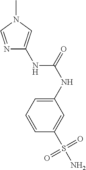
N1=CN(C)C=C1NC(NC1=CC=CC(S(N)(=O)=O)=C1)=O
